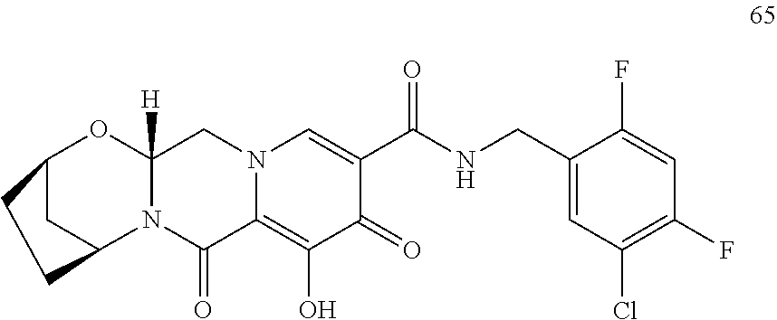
N12C(=O)C3=C(O)C(=O)C(C(NCC4=CC(Cl)=C(F)C=C4F)=O)=CN3CC1([H])OC1CC2CC1
